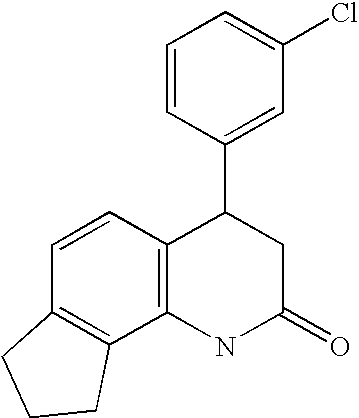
C12=C(NC(=O)CC1C1=CC(Cl)=CC=C1)C1=C(C=C2)CCC1
